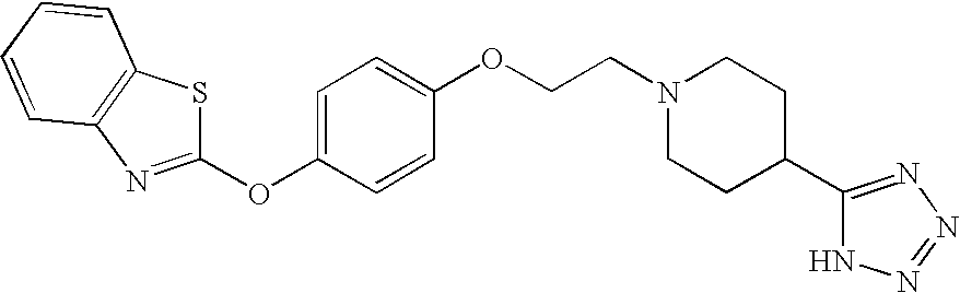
C1(OCCN2CCC(C3=NN=NN3)CC2)=CC=C(OC2=NC3=C(C=CC=C3)S2)C=C1
